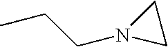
N1(CCC)CC1
